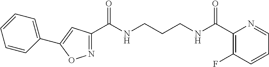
N1=C(C(NCCCNC(C2=C(F)C=CC=N2)=O)=O)C=C(C2=CC=CC=C2)O1
